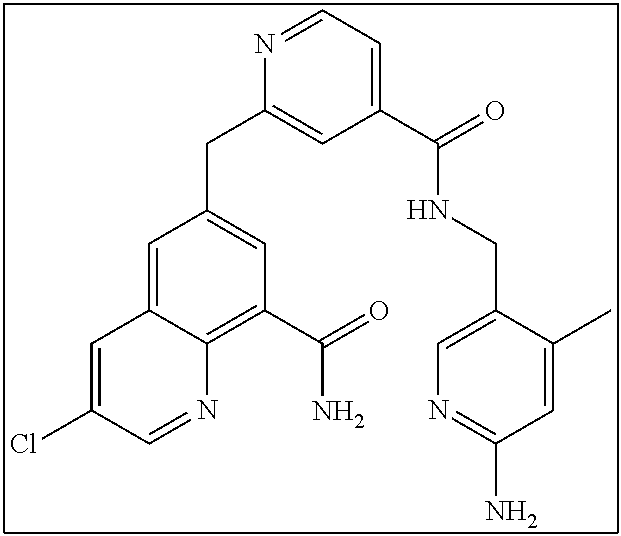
N1=CC=C(C(NCC2=CN=C(N)C=C2C)=O)C=C1CC1=CC(C(=O)N)=C2C(=C1)C=C(Cl)C=N2
